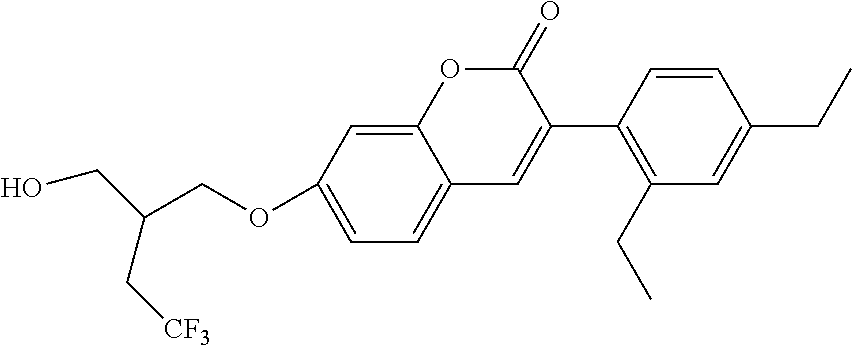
C12=CC(OCC(CO)C[CF3])=CC=C1C=C(C1=C(CC)C=C(CC)C=C1)C(=O)O2
